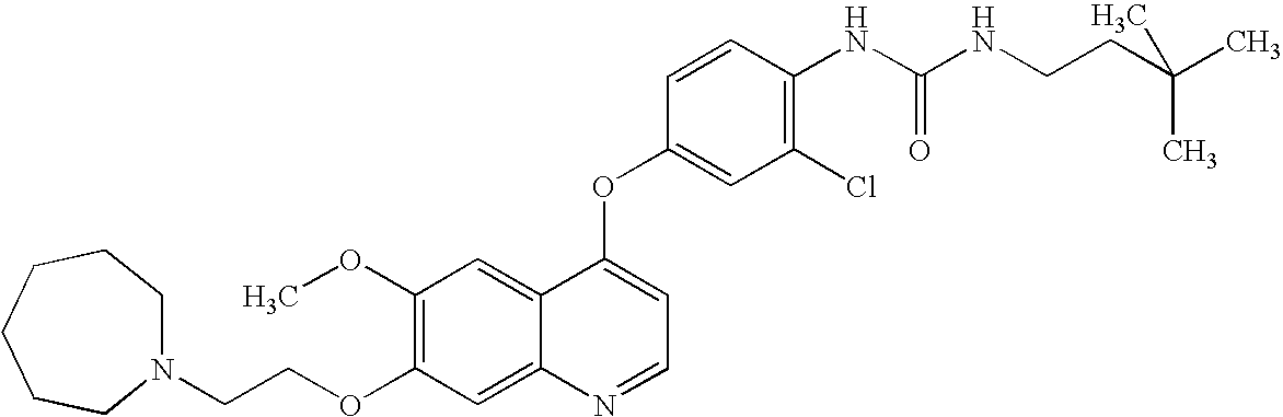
C1(OC)=C(OCCN2CCCCCC2)C=C2C(=C1)C(OC1=CC(Cl)=C(NC(NCCC(C)(C)C)=O)C=C1)=CC=N2
